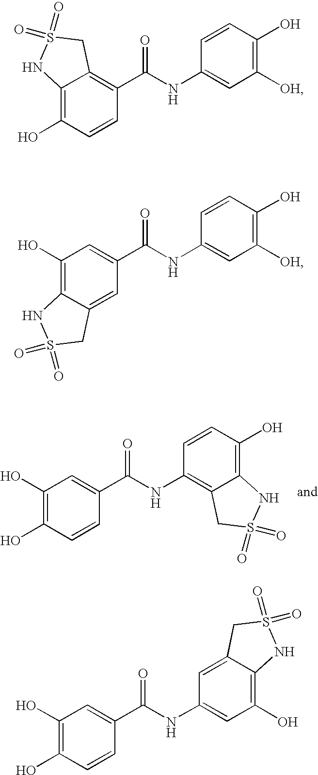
C1(O)=C(O)C=CC(C(NC2=CC(O)=C3C(=C2)CS(=O)(=O)N3)=O)=C1.C1(O)=C(O)C=CC(C(NC2=C3C(=C(O)C=C2)NS(=O)(=O)C3)=O)=C1.C12=C(O)C=CC(C(NC3=CC([OH])=C(O)C=C3)=O)=C1CS(=O)(=O)N2.C1(O)=C2C(=CC(C(NC3=CC([OH])=C(O)C=C3)=O)=C1)CS(=O)(=O)N2
